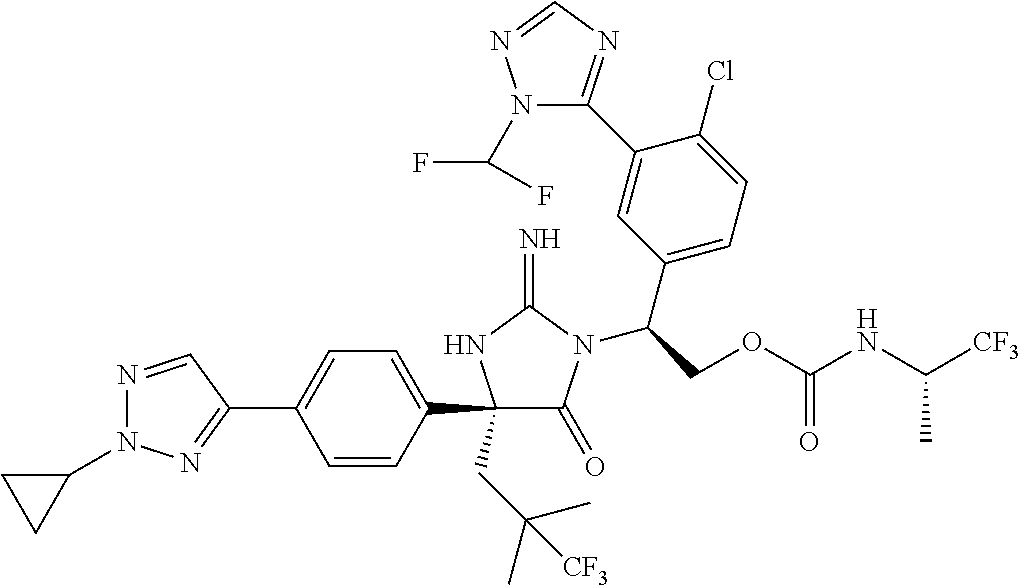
C1(C2=CC=C(C3(CC(C)(C)[CF3])C(=O)N(C(COC(=O)NC([CF3])C)C4=CC=C(Cl)C(C5=NC=NN5C(F)F)=C4)C(=N)N3)C=C2)=NN(C2CC2)N=C1
